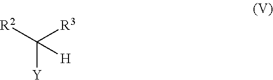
C([R3])([Y])([H])[R2]
